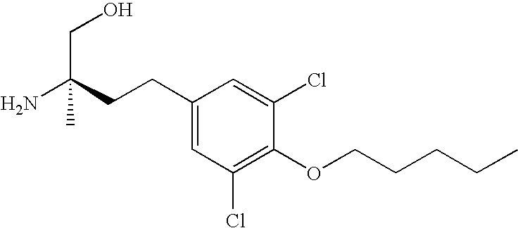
C1(CCC(N)(CO)C)=CC(Cl)=C(OCCCCC)C(Cl)=C1
